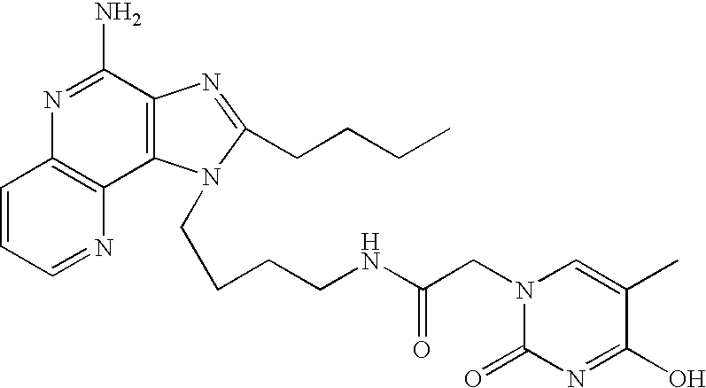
C12=C(N=CC=C1)C1=C(C(N)=N2)N=C(CCCC)N1CCCCNC(CN1C=C(C)C(O)=NC1=O)=O
